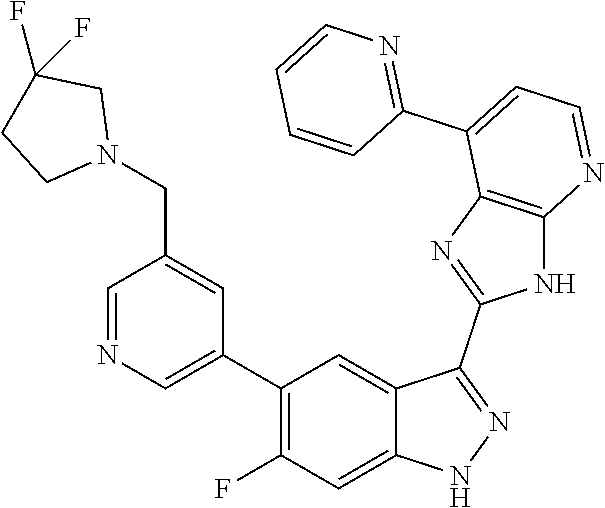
C1=NC=C(C2=C(F)C=C3C(=C2)C(C2=NC4=C(N2)N=CC=C4C2=NC=CC=C2)=NN3)C=C1CN1CC(F)(F)CC1
